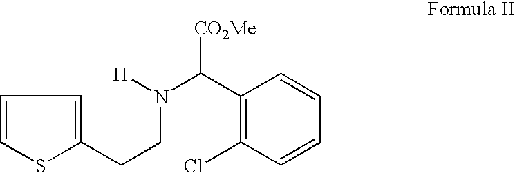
C1=CSC(CCN([H])C(C2=C(Cl)C=CC=C2)[CO2Me])=C1
